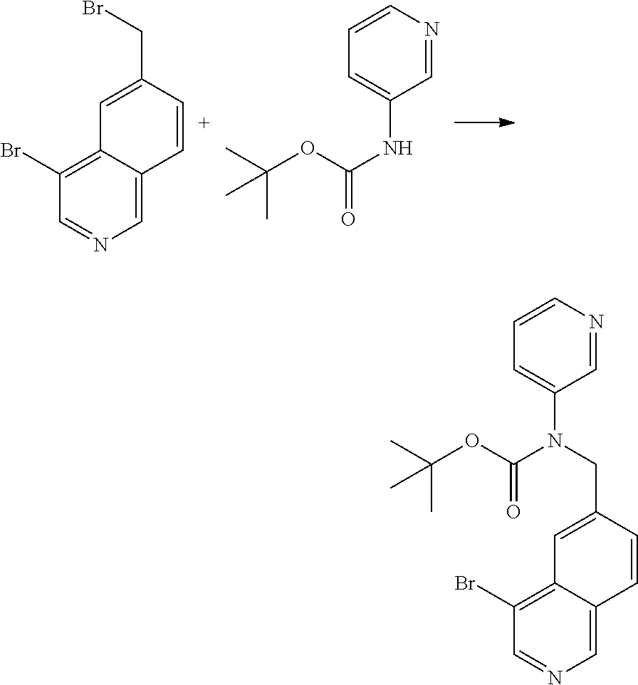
C1(Br)=C2C(=CN=C1)C=CC(CBr)=C2.C1=CN=CC(NC(=O)OC(C)(C)C)=C1.C1=CN=CC(N(C(=O)OC(C)(C)C)CC2=CC3=C(Br)C=NC=C3C=C2)=C1
